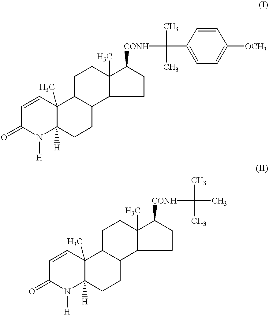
C1(=O)N([H])C2([H])C(C)(C=C1)C1C(CC2)C2C(C)(CC1)C([CONH]C(C)(C)C1=CC=C([OCH3])C=C1)CC2.C1(=O)N([H])C2([H])C(C)(C=C1)C1C(CC2)C2C(C)(CC1)C([CONH]C(C)(C)C)CC2
